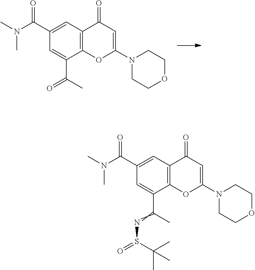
N(C(C1=CC2=C(C(C(C)=O)=C1)OC(N1CCOCC1)=CC2=O)=O)(C)C.N(C(C1=CC2=C(C(C(C)=NS(=O)C(C)(C)C)=C1)OC(N1CCOCC1)=CC2=O)=O)(C)C
